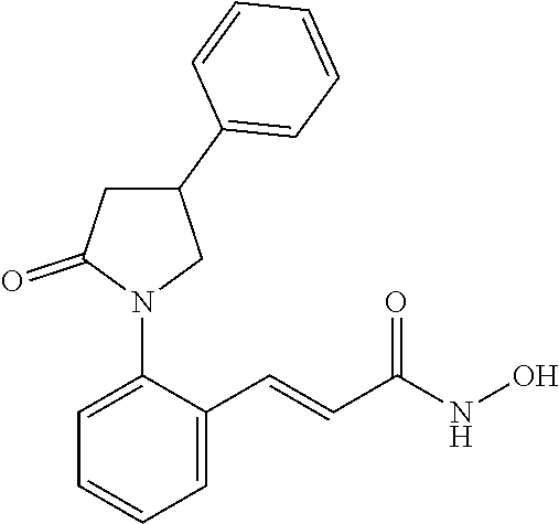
C1=C(N2CC(C3=CC=CC=C3)CC2=O)C(C=CC(NO)=O)=CC=C1
